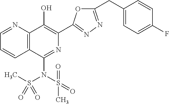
C1=NC2=C(C=C1)C(N(S(C)(=O)=O)S(=O)(=O)C)=NC(C1=NN=C(CC3=CC=C(F)C=C3)O1)=C2O
